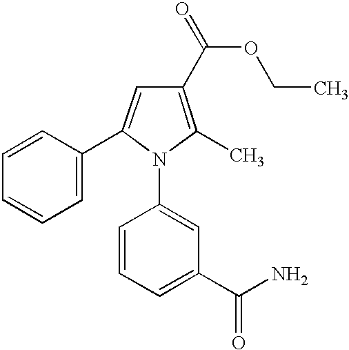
C1(C)=C(C(OCC)=O)C=C(C2=CC=CC=C2)N1C1=CC(C(N)=O)=CC=C1
